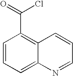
C1=CC=C2C(=C1C(Cl)=O)C=CC=N2
